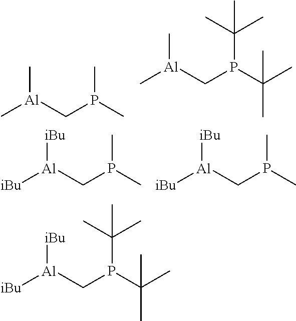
C[Al](CP(C)C)C.C[Al](CP(C(C)(C)C)C(C)(C)C)C.[iBu][Al](CP(C)C)[iBu].[iBu][Al](CP(C)C)[iBu].[iBu][Al](CP(C(C)(C)C)C(C)(C)C)[iBu]
